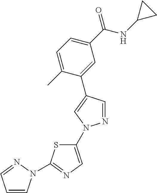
C1(C(NC2CC2)=O)=CC=C(C)C(C2=CN(C3=CN=C(N4C=CC=N4)S3)N=C2)=C1
